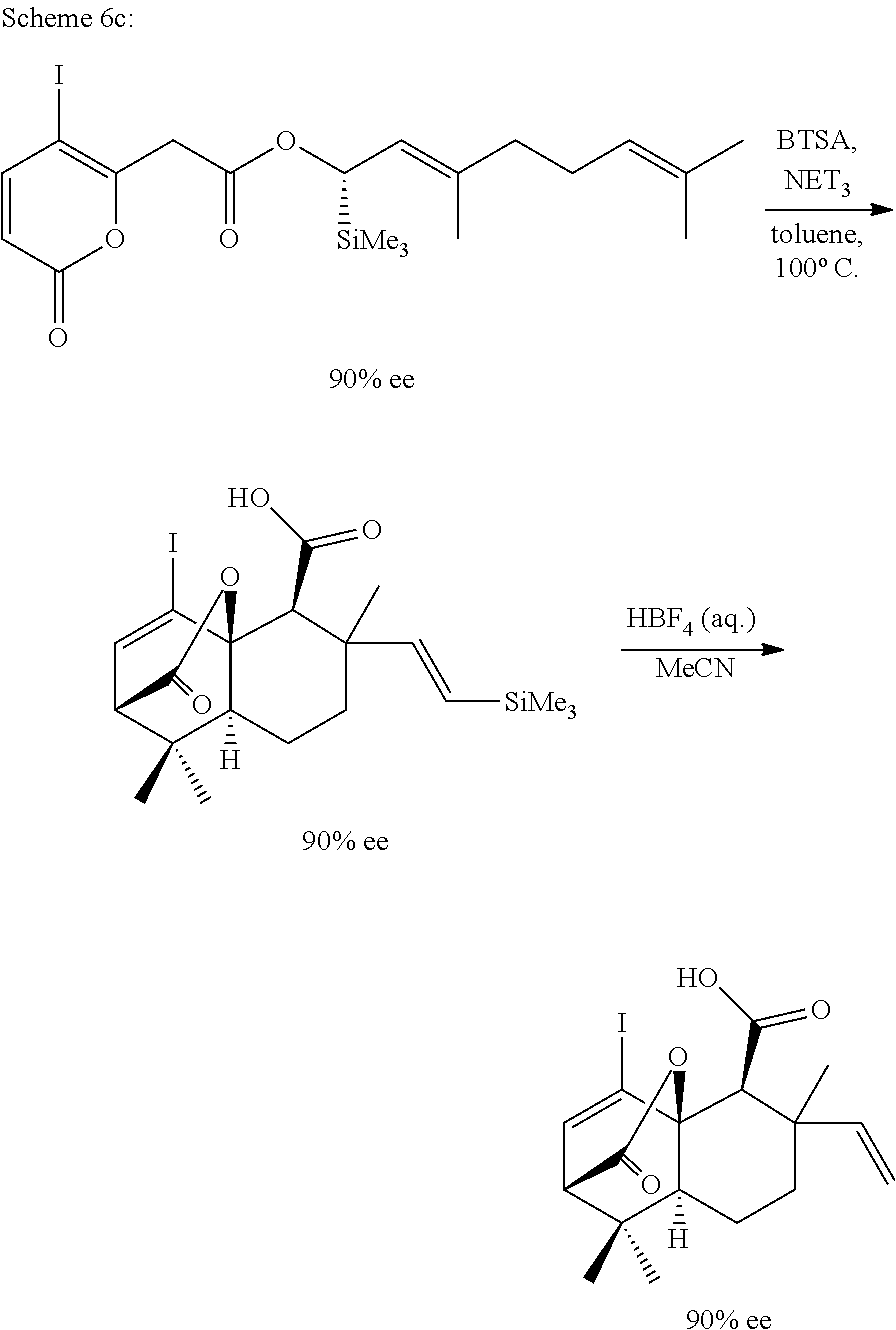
[90% ee].C1=C(I)C23C([H])(C(C)(C)C1C(=O)O2)CCC(C=C)(C)C3C(=O)O.[MeCN].[90% ee].C1=C(I)C23C([H])(C(C)(C)C1C(=O)O2)CCC(C=C[SiMe3])(C)C3C(=O)O.C1=CC(=O)OC(CC(OC(C=C(CCC=C(C)C)C)[SiMe3])=O)=C1I.[90% ee]
